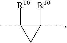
C1([R10])(C)C([R10])(C)C1
